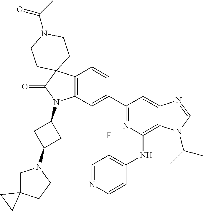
C12=C(C=C(C3=NC(NC4=C(F)C=NC=C4)=C4C(=C3)N=CN4C(C)C)C=C1)N(C1CC(N3CC4(CC3)CC4)C1)C(=O)C21CCN(C(=O)C)CC1
